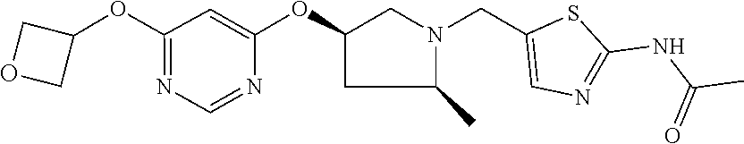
C1OCC1OC1=NC=NC(OC2CN(CC3=CN=C(NC(C)=O)S3)C(C)C2)=C1
